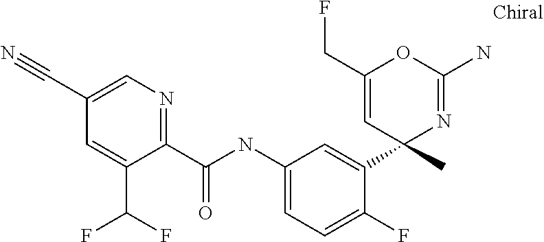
C1=C(C#N)C=C(C(F)F)C(C(NC2=CC=C(F)C(C3(C)N=C(N)OC(CF)=C3)=C2)=O)=N1
